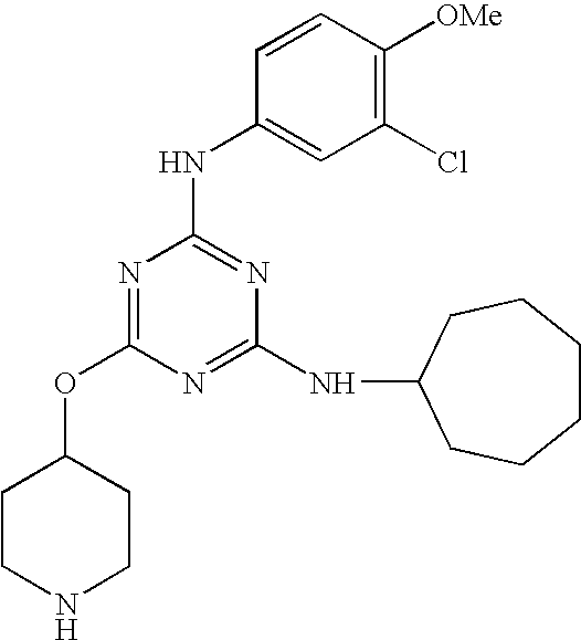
O(C1=NC(NC2=CC(Cl)=C([OMe])C=C2)=NC(NC2CCCCCC2)=N1)C1CCNCC1
